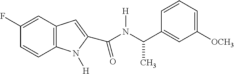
C1(F)=CC2=C(C=C1)N([H])C(C(=O)N(C(C1=CC([OCH3])=CC=C1)C)[H])=C2
